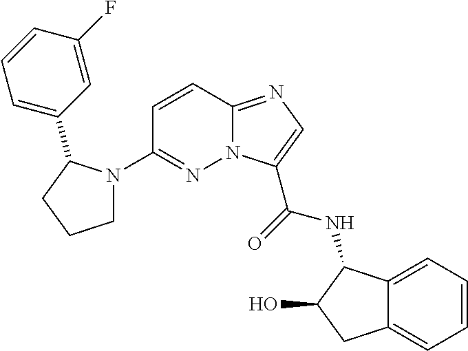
N12C(=NC=C1C(=O)NC1C3=CC=CC=C3CC1O)C=CC(N1CCCC1C1=CC=CC(F)=C1)=N2
